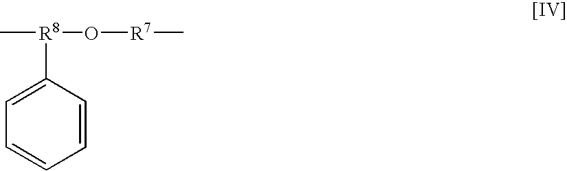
C1=CC([R8](C)O[R7]C)=CC=C1
